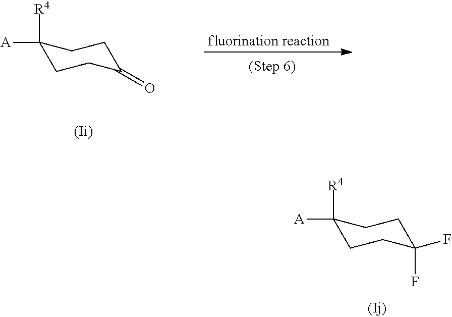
C1([A])([R4])CCC(=O)CC1.C1([A])([R4])CCC(F)(F)CC1
